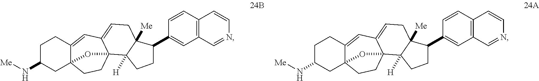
C12=CC3=CCC4([Me])C([H])(C35CCC1(CC(N[Me])CC2)O5)CCC4C1=CC2=C(C=C1)C=CN=C2.C12=CC3=CCC4([Me])C([H])(C35CCC1(CC(N[Me])CC2)O5)CCC4C1=CC2=C(C=C1)C=CN=C2
